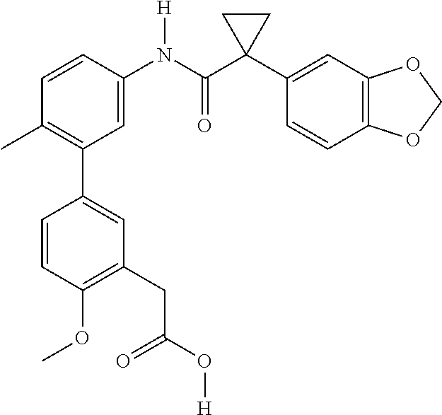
C1=C(N(C(C2(C3=CC4=C(C=C3)OCO4)CC2)=O)[H])C=CC(C)=C1C1=CC(CC(O[H])=O)=C(OC)C=C1
